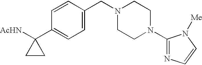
C1=CC(CN2CCN(C3=NC=CN3[Me])CC2)=CC=C1C1([AcHN])CC1
